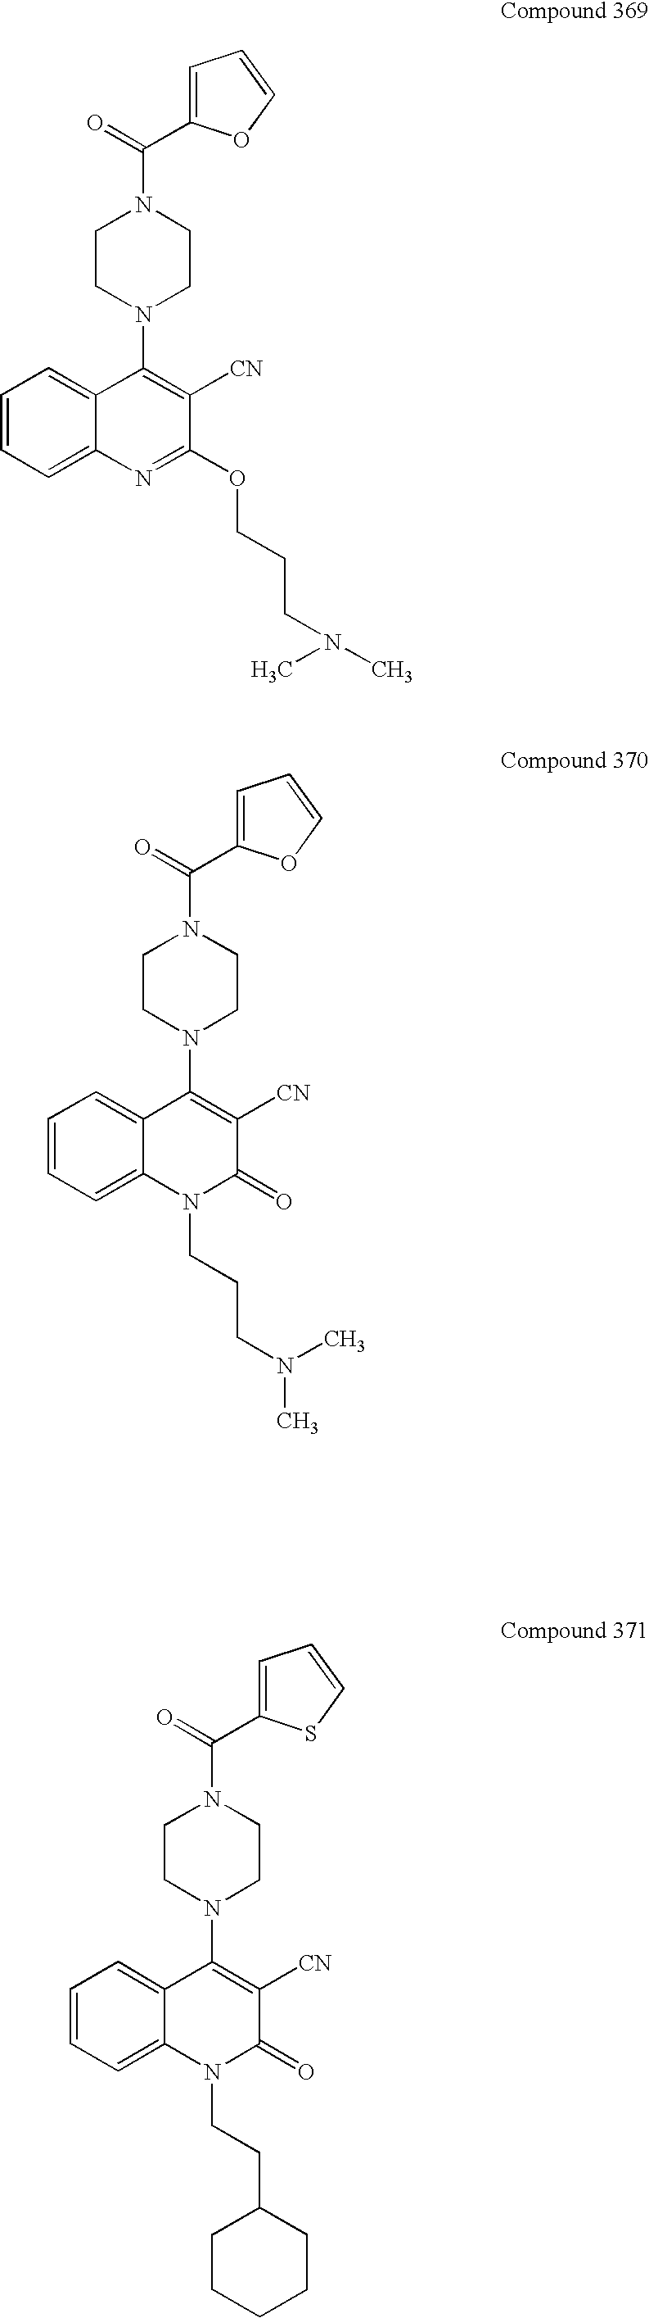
C(=O)(N1CCN(C2=C([CN])C(OCCCN(C)C)=NC3=CC=CC=C32)CC1)C1=CC=CO1.C(=O)(N1CCN(C2=C([CN])C(=O)N(CCC3CCCCC3)C3=CC=CC=C32)CC1)C1=CC=CS1.C(=O)(N1CCN(C2=C([CN])C(=O)N(CCCN(C)C)C3=CC=CC=C32)CC1)C1=CC=CO1
